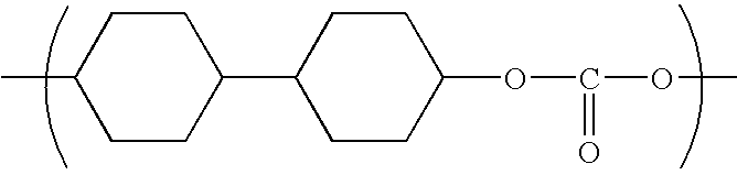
CC1CCC(C2CCC(OC(=O)OC)CC2)CC1
